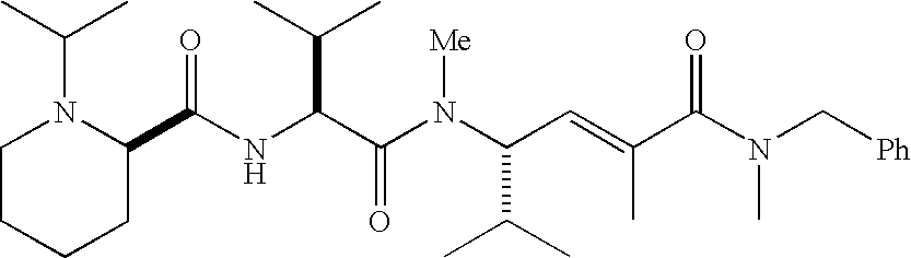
N(C(C(N(C(C(C)C)C=C(C)C(N(C[Ph])C)=O)[Me])=O)C(C)C)C(C1N(C(C)C)CCCC1)=O
